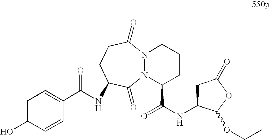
N12N(C(=O)CCC(NC(C3=CC=C(O)C=C3)=O)C1=O)CCCC2C(NC1CC(=O)OC1OCC)=O
